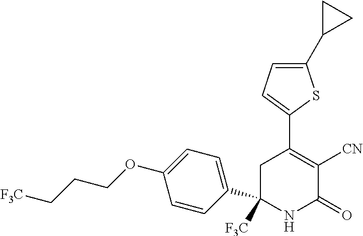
C1=CC(C2([F3C])CC(C3=CC=C(C4CC4)S3)=C([CN])C(=O)N2)=CC=C1OCCC[F3C]
